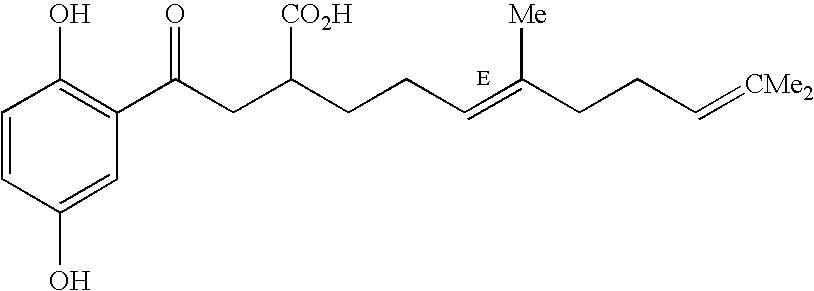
C1=CC(O)=CC(C(CC(CCC=C(CCC=[CMe2])[Me])[CO2H])=O)=C1O
